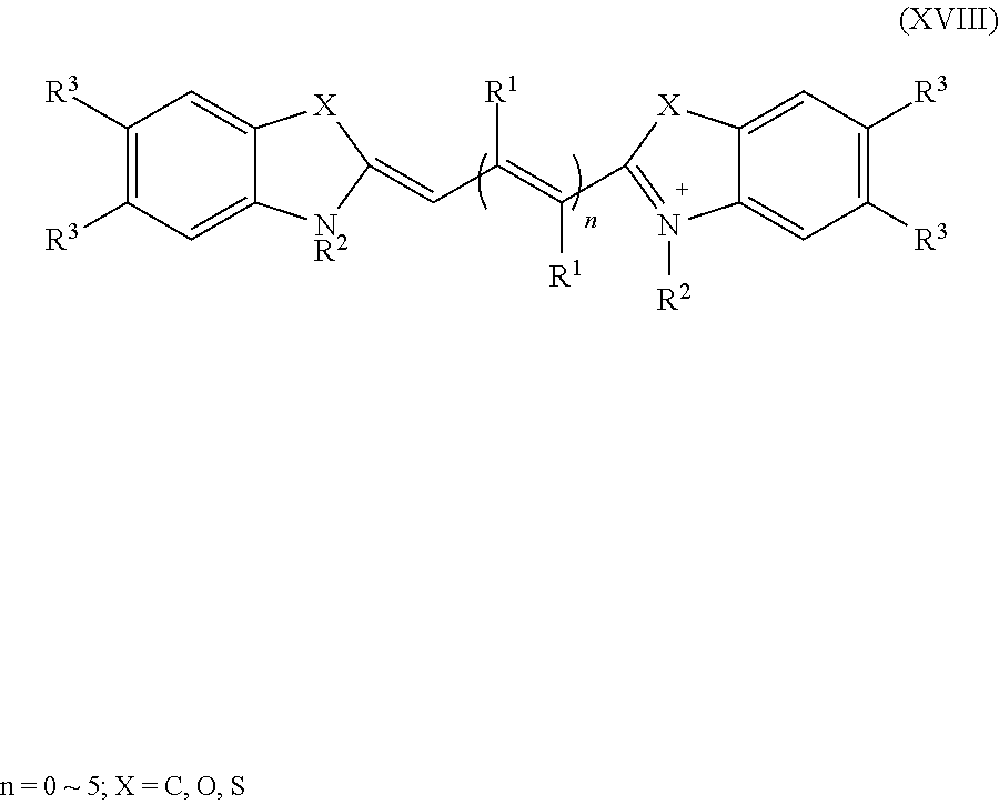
C1([R3])=C([R3])C=C2C(=C1)[X]C(=CC(=C([R1])C1=N([R2])C3=CC([R3])=C([R3])C=C3[X]1)[R1])[NR2]2
